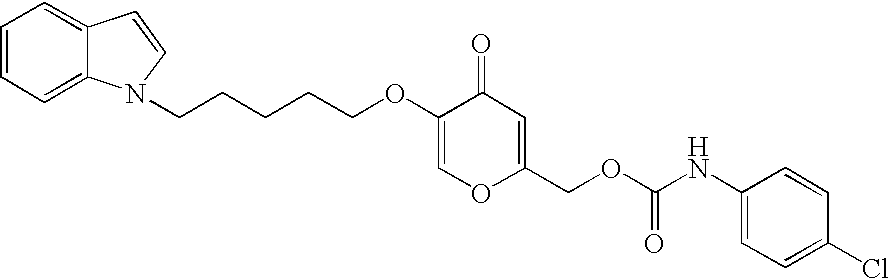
C1=CC=C2C(=C1)C=CN2CCCCCOC1=COC(COC(NC2=CC=C(Cl)C=C2)=O)=CC1=O
